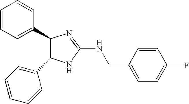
C1(C2C(C3=CC=CC=C3)NC(NCC3=CC=C(F)C=C3)=N2)=CC=CC=C1
